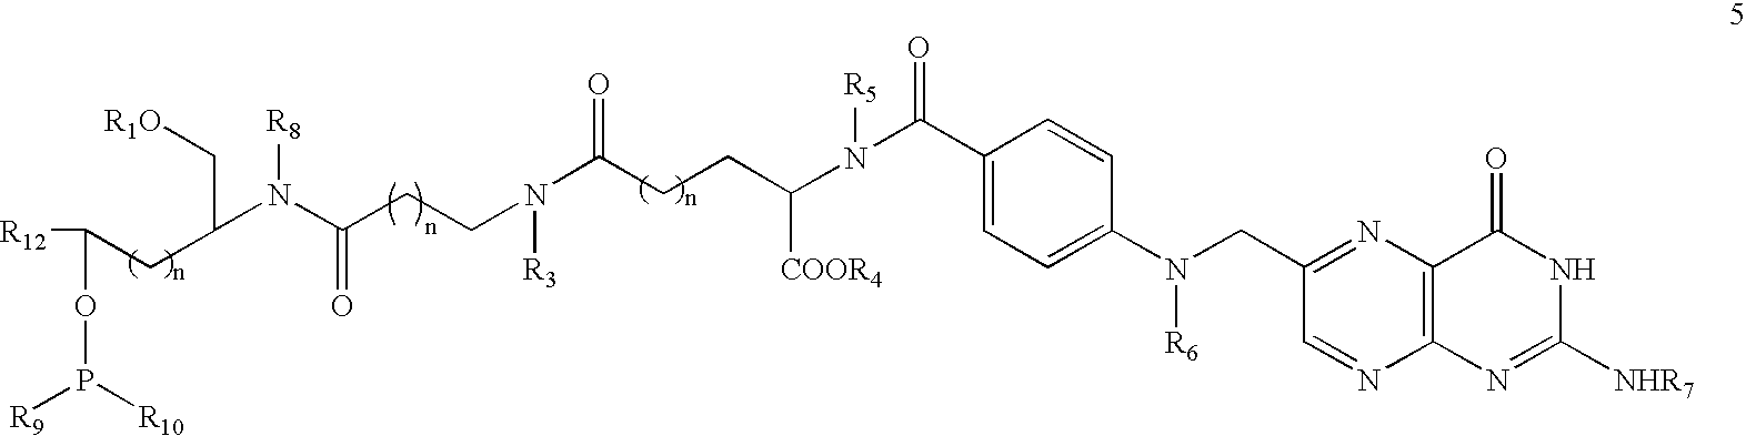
[R12]C(OP([R9])[R10])CC(N(C(CCN(C(CCC([COOR4])N(C(C1=CC=C(N(CC2=NC3=C(N=C2)N=C([NHR7])NC3=O)[R6])C=C1)=O)[R5])=O)[R3])=O)[R8])C[R1O]
